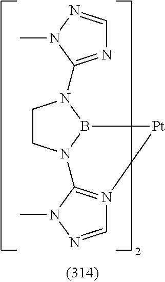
C1CN2B(N1C1=NC=NN1C)[Pt]N1=C2N(C)N=C1
